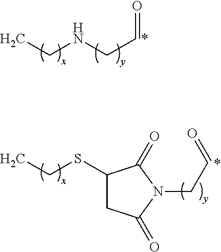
CCNCC=O.CCSC1CC(=O)N(CC=O)C1=O
